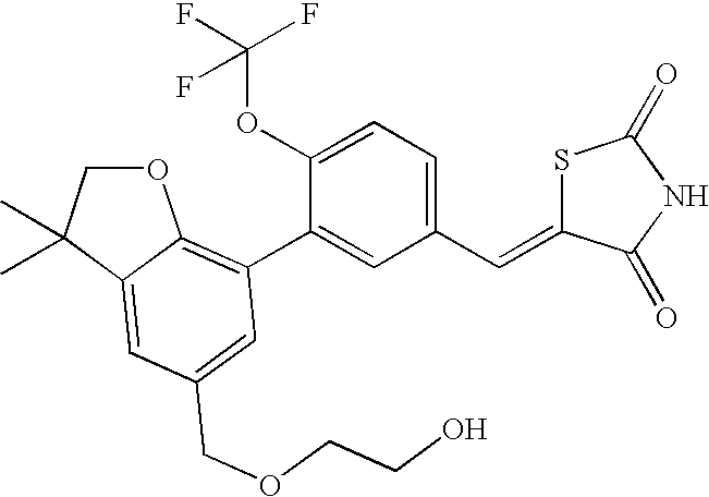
O1CC(C)(C)C2=CC(COCCO)=CC(C3=CC(C=C4SC(=O)NC4=O)=CC=C3OC(F)(F)F)=C12
